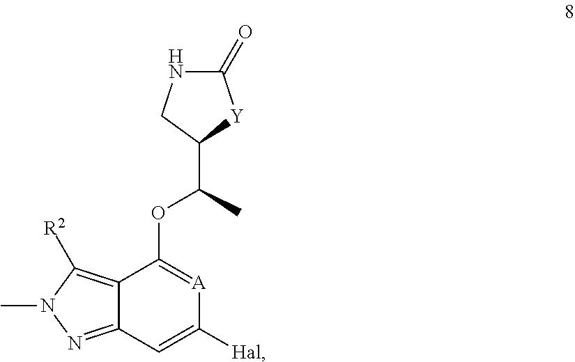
C1(=O)NCC(C(OC2=[A]C([Hal])=CC3=NN(C)C([R2])=C23)C)[Y]1
